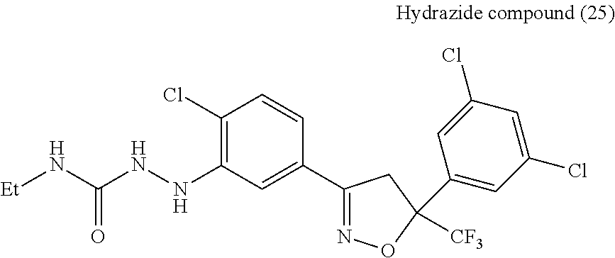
C1(Cl)=C(NNC(N[Et])=O)C=C(C2=NOC(C3=CC(Cl)=CC(Cl)=C3)([CF3])C2)C=C1
